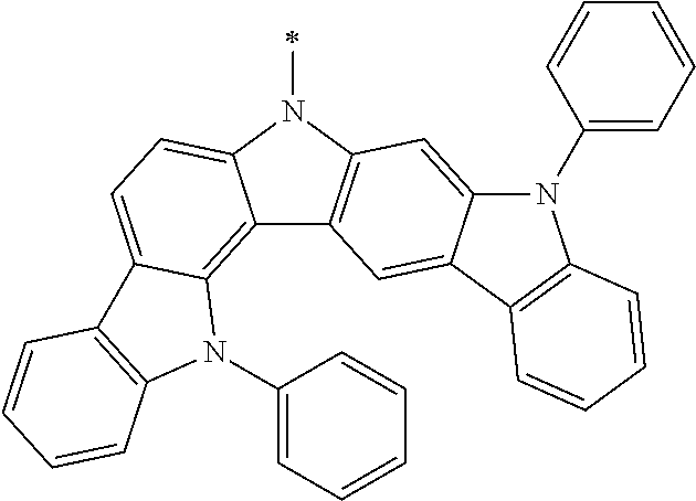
C12=C3C(=CC=C1N(C)C1=C2C=C2C(=C1)N(C1=CC=CC=C1)C1=C2C=CC=C1)C1=C(N3C2=CC=CC=C2)C=CC=C1
